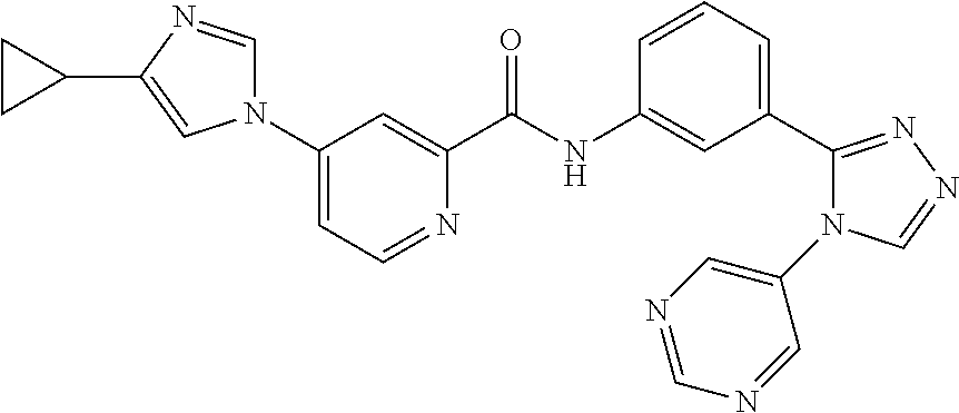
N1(C2=CC=NC(C(NC3=CC(C4=NN=CN4C4=CN=CN=C4)=CC=C3)=O)=C2)C=NC(C2CC2)=C1
